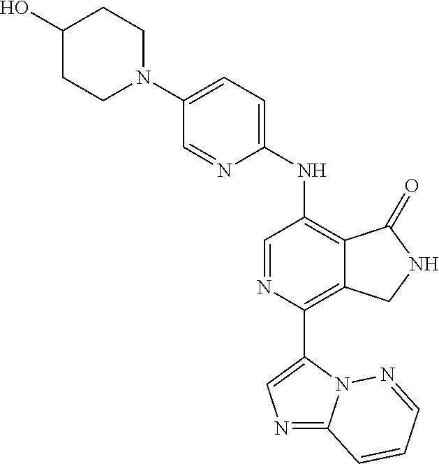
C1(O)CCN(C2=CC=C(NC3=C4C(=C(C5=CN=C6N5N=CC=C6)N=C3)CNC4=O)N=C2)CC1
